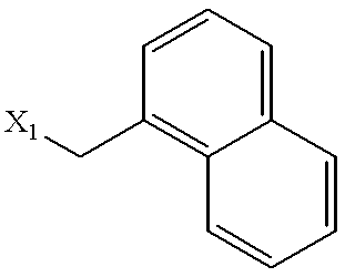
[X1]CC1=C2C(=CC=C1)C=CC=C2
